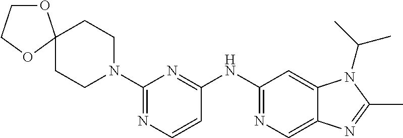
C1(N2CCC3(CC2)OCCO3)=NC=CC(NC2=NC=C3C(=C2)N(C(C)C)C(C)=N3)=N1
